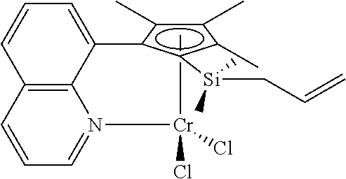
C[Cr](N1=CC=CC2=C1C(c1c(C)c(C)c(C)c1[Si](C)(C)CC=C)=CC=C2)(Cl)Cl
